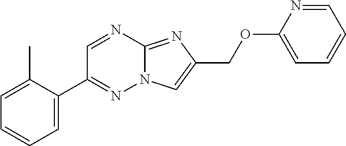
C1(C)=CC=CC=C1C1=NN2C(=NC(COC3=CC=CC=N3)=C2)N=C1
